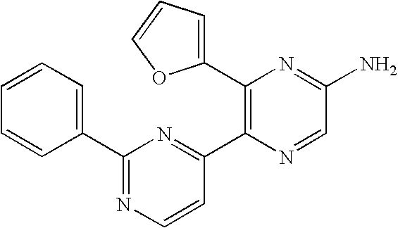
C1(C2=C(C3=NC(C4=CC=CC=C4)=NC=C3)N=CC(N)=N2)=CC=CO1
